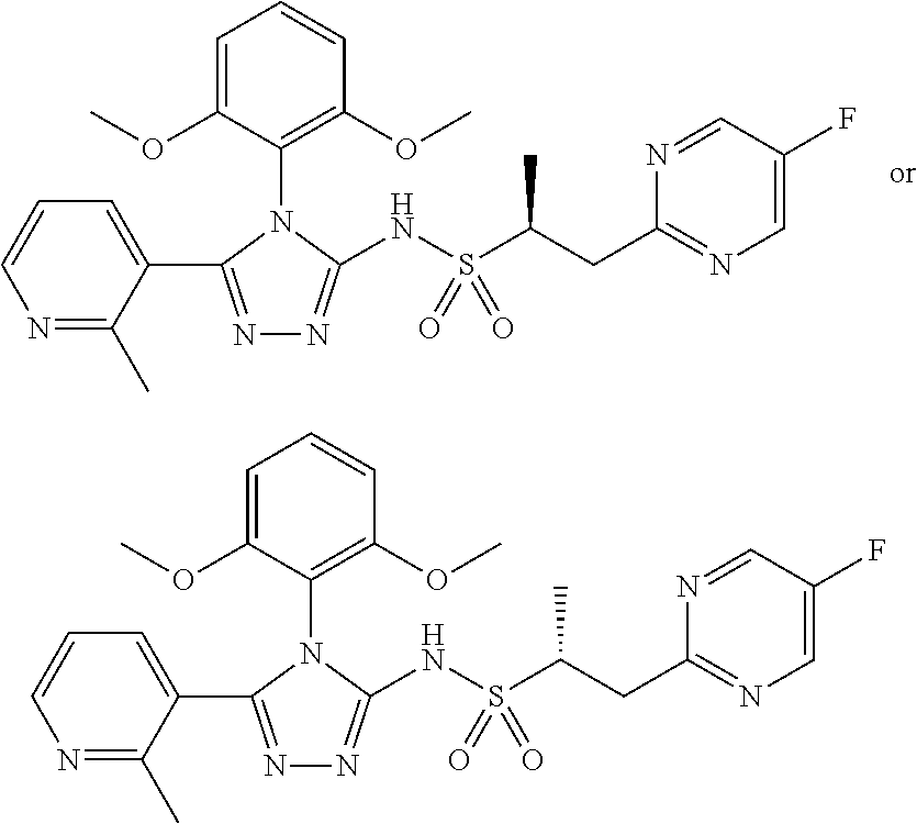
C1=C(OC)C(N2C(C3=CC=CN=C3C)=NN=C2NS(C(CC2=NC=C(F)C=N2)C)(=O)=O)=C(OC)C=C1.C1=C(OC)C(N2C(C3=CC=CN=C3C)=NN=C2NS(C(CC2=NC=C(F)C=N2)C)(=O)=O)=C(OC)C=C1
